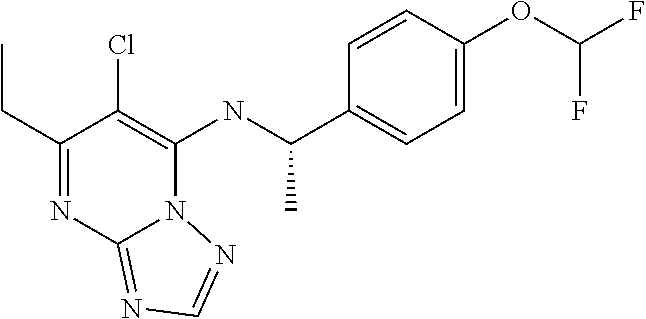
C1(CC)=NC2=NC=NN2C(NC(C2=CC=C(OC(F)F)C=C2)C)=C1Cl
